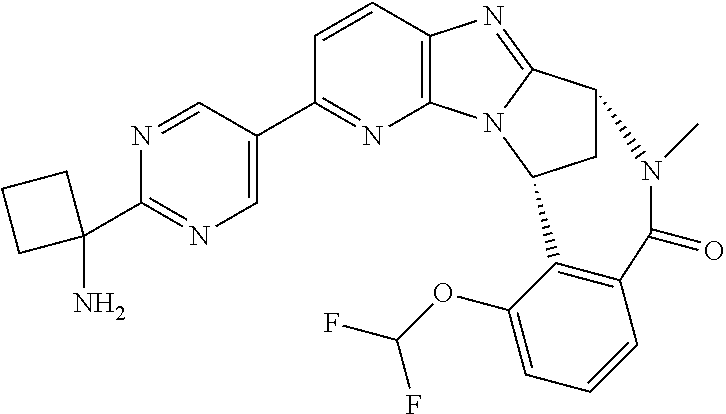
N1=CC(C2=NC3=C(C=C2)N=C2N3C3CC2N(C)C(=O)C2=C3C(OC(F)F)=CC=C2)=CN=C1C1(N)CCC1
